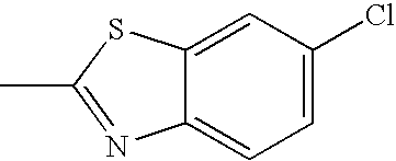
CC1=NC2=CC=C(Cl)C=C2S1
